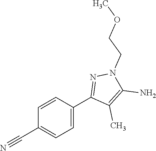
C1=C(C2=NN(CCOC)C(N)=C2C)C=CC(C#N)=C1
